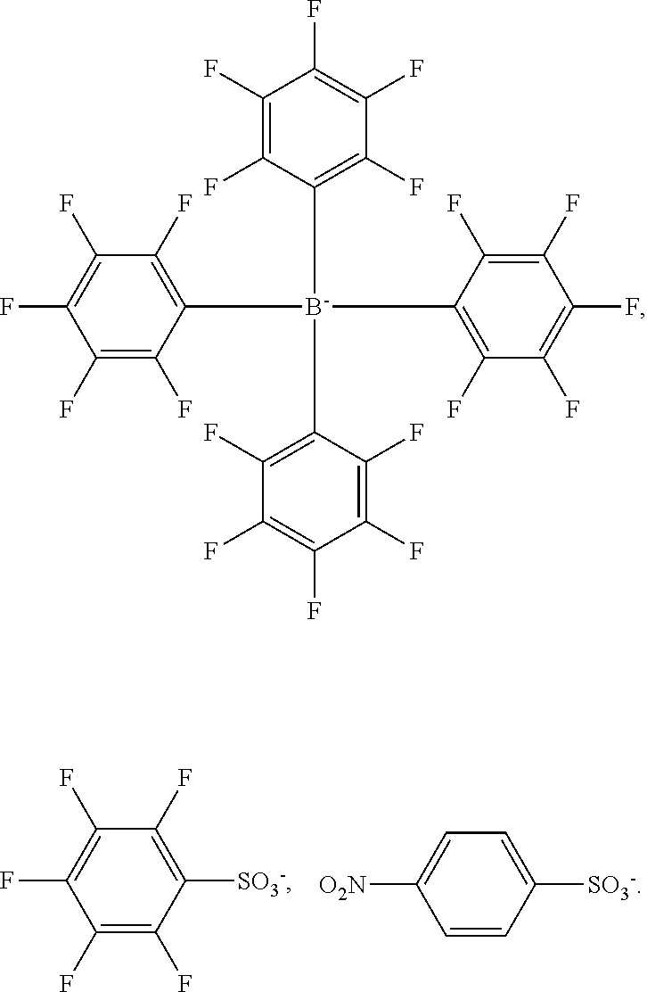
C1(F)=C(F)C(F)=C(F)C([SO3-])=C1F.C1=CC([SO3-])=CC=C1[O2N].C1(F)=C(F)C([B-](C2=C(F)C(F)=C(F)C(F)=C2F)(C2=C(F)C(F)=C(F)C(F)=C2F)C2=C(F)C(F)=C(F)C(F)=C2F)=C(F)C(F)=C1F
